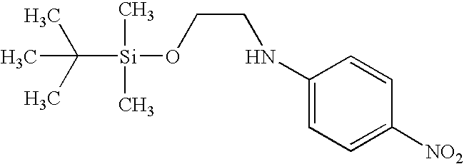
C([Si](C)(C)OCCNC1=CC=C([NO2])C=C1)(C)(C)C
